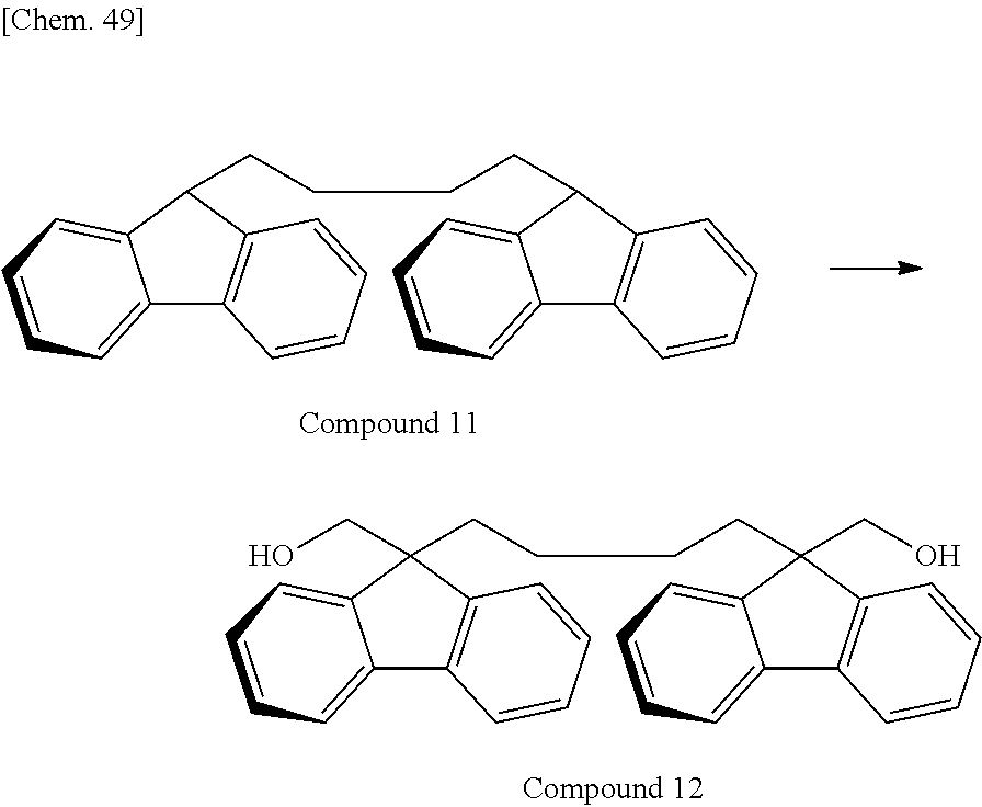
C12=CC=CC=C1C(CCCCC1(CO)C3=C(C4=CC=CC=C41)C=CC=C3)(CO)C1=C2C=CC=C1.C12=CC=CC=C1C(CCCCC1C3=C(C4=CC=CC=C41)C=CC=C3)C1=C2C=CC=C1
